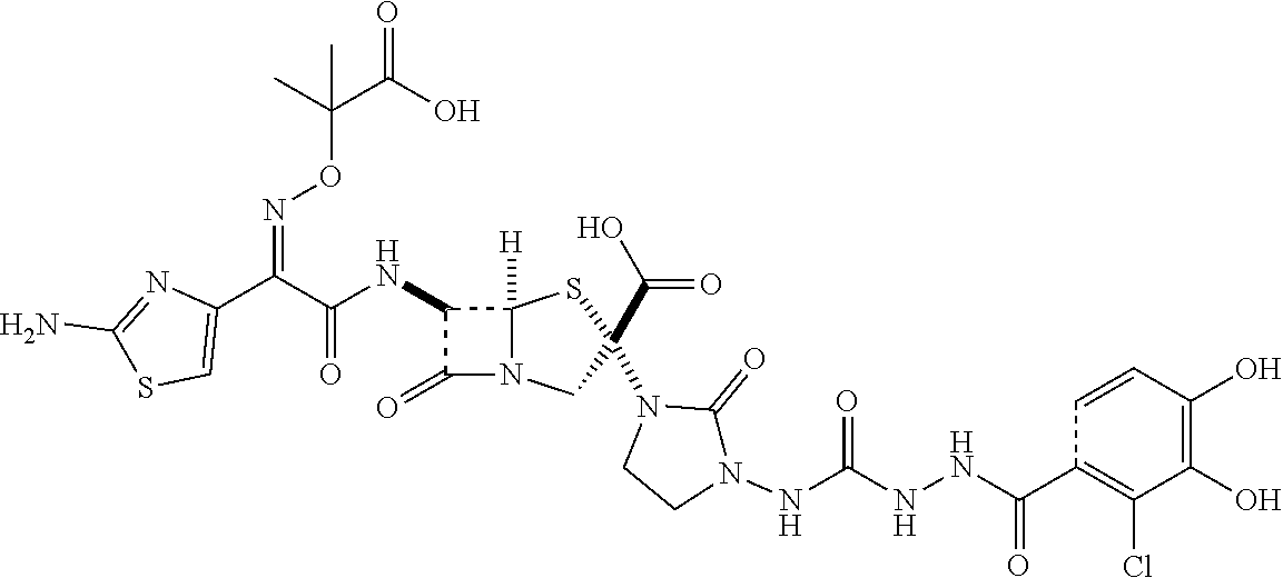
C(=O)(NC1C(=O)N2C1([H])SC(N1CCN(NC(NNC(C3=C(Cl)C(O)=C(O)C=C3)=O)=O)C1=O)(C(O)=O)C2)C(C1=CSC(N)=N1)=NOC(C(O)=O)(C)C
